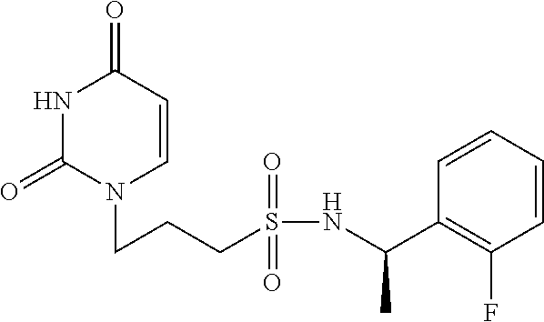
N1C(=O)N(CCCS(NC(C2=C(F)C=CC=C2)C)(=O)=O)C=CC1=O
